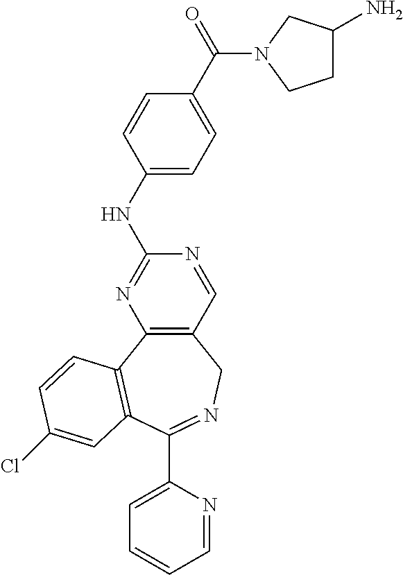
C12=C(C3=C(C(C4=CC=CC=N4)=NC1)C=C(Cl)C=C3)N=C(NC1=CC=C(C(=O)N3CC(N)CC3)C=C1)N=C2
